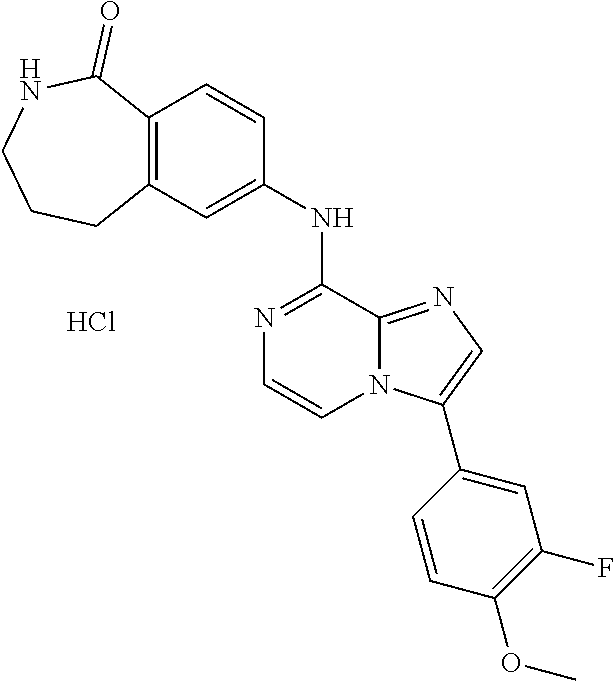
C12=C(C=CC(NC3=NC=CN4C3=NC=C4C3=CC(F)=C(OC)C=C3)=C1)C(=O)NCCC2.Cl
